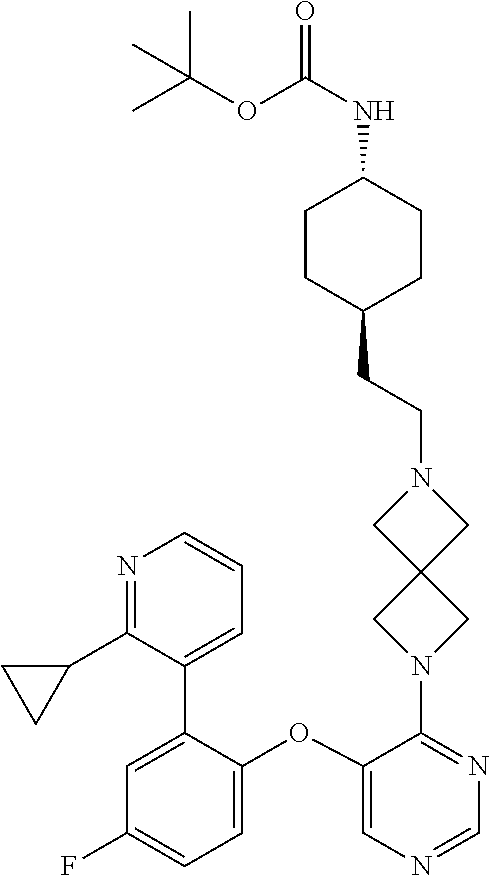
C1(OC2=CC=C(F)C=C2C2=CC=CN=C2C2CC2)=CN=CN=C1N1CC2(C1)CN(CCC1CCC(NC(=O)OC(C)(C)C)CC1)C2
